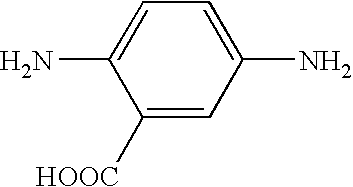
C1([HOOC])=CC(N)=CC=C1N
